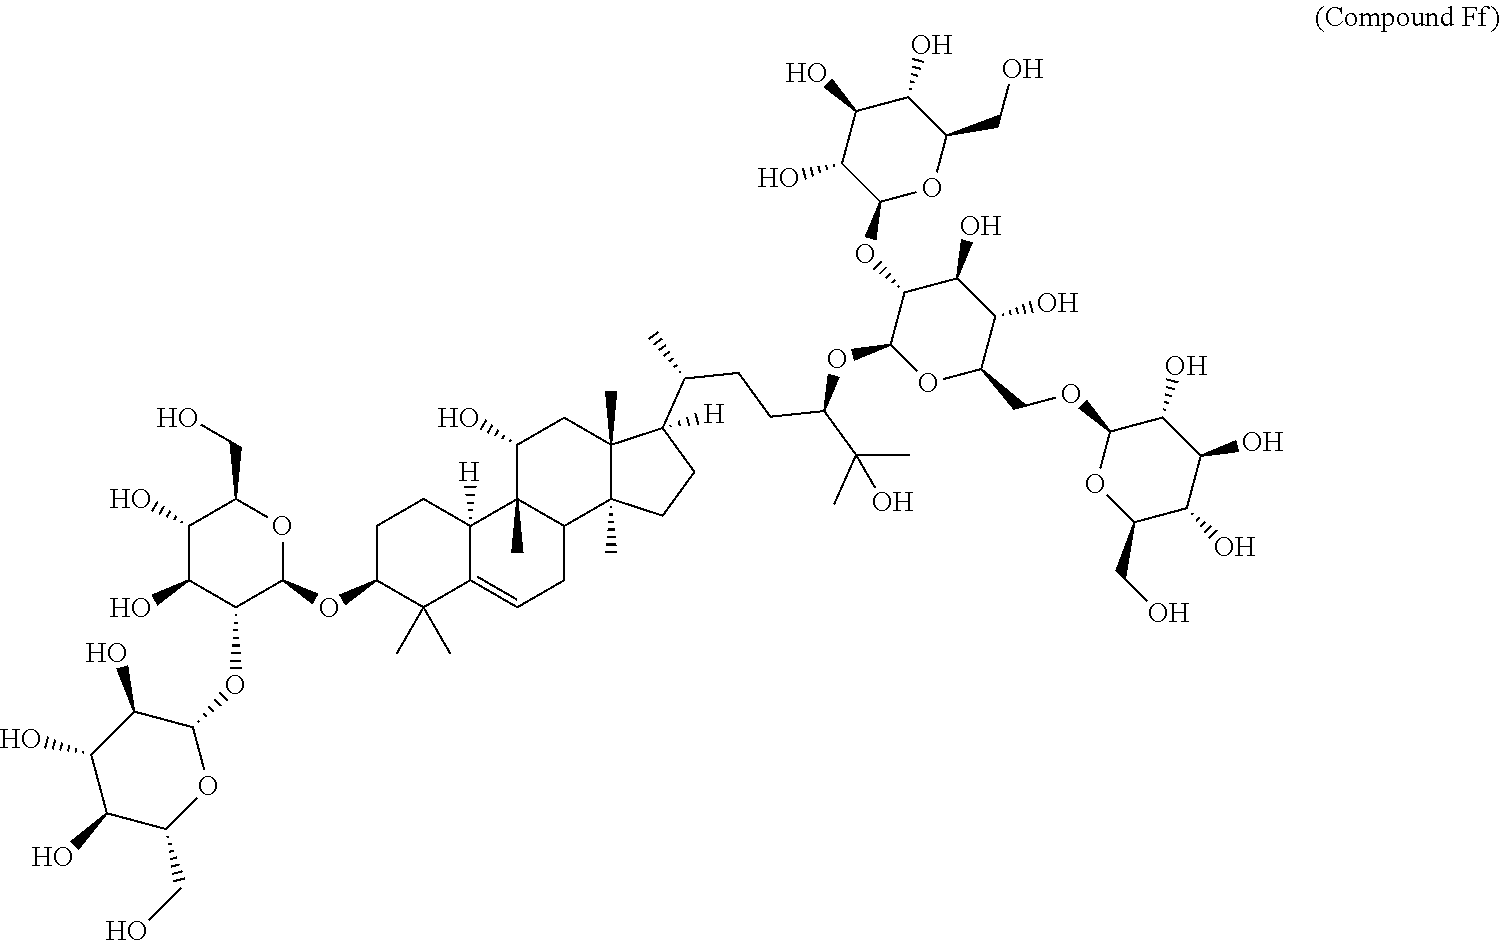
O(C1OC(CO)C(O)C(O)C1OC1C(O)C(O)C(O)C(CO)O1)C1C(C)(C)C2=CCC3C(C)(C2([H])CC1)C(O)CC1(C)C3(C)CCC1([H])C(CCC(OC1OC(COC2C(O)C(O)C(O)C(CO)O2)C(O)C(O)C1OC1OC(CO)C(O)C(O)C1O)C(C)(O)C)C
